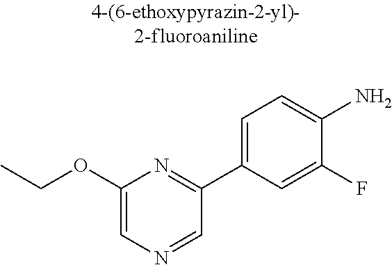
C1(OCC)=CN=CC(C2=CC=C(N)C(F)=C2)=N1
